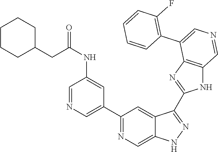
C1(C2=CN=CC(NC(CC3CCCCC3)=O)=C2)=NC=C2C(=C1)C(C1=NC3=C(N1)C=NC=C3C1=C(F)C=CC=C1)=NN2
